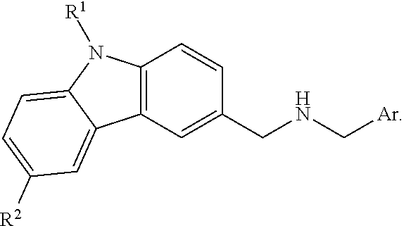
C12=C(C=C(CNC[Ar])C=C1)C1=CC([R2])=CC=C1N2[R1]
